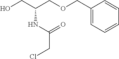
C1(COCC(CO)NC(CCl)=O)=CC=CC=C1
